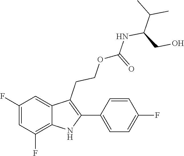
C1(C2=C(CCOC(NC(C(C)C)CO)=O)C3=CC(F)=CC(F)=C3N2)=CC=C(F)C=C1
